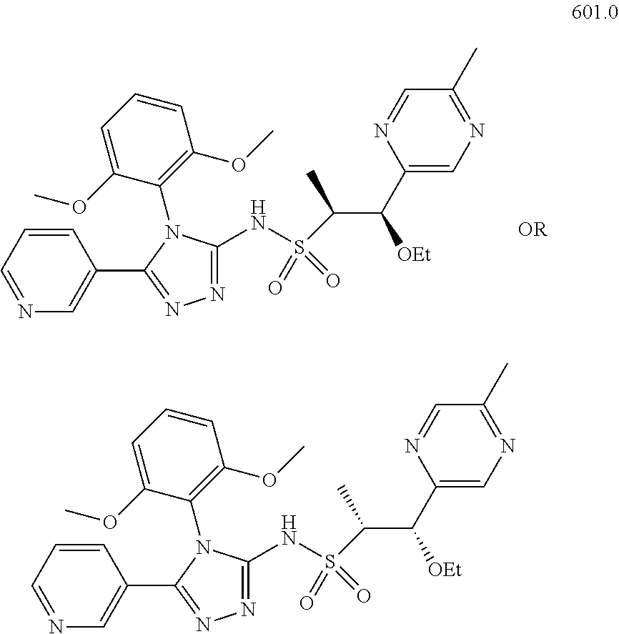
C1(C([OEt])C(C)S(NC2=NN=C(C3=CN=CC=C3)N2C2=C(OC)C=CC=C2OC)(=O)=O)=CN=C(C)C=N1.C1(C([OEt])C(C)S(NC2=NN=C(C3=CN=CC=C3)N2C2=C(OC)C=CC=C2OC)(=O)=O)=CN=C(C)C=N1
